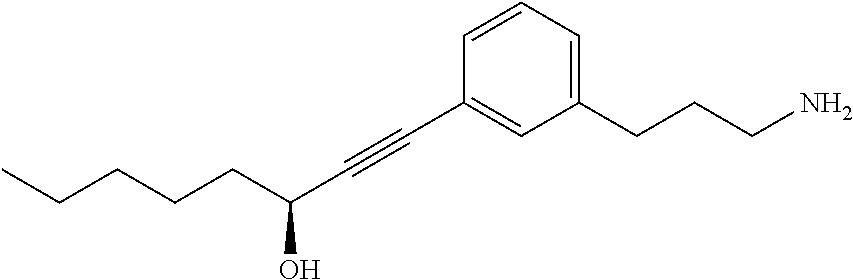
C1=CC(C#CC(CCCCC)O)=CC(CCCN)=C1
